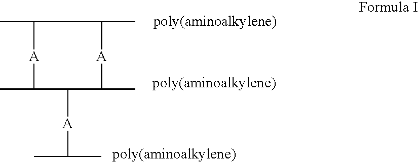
CC1[A]C(C)C([A]C(C)C)C(C)[A]C(C)C1
